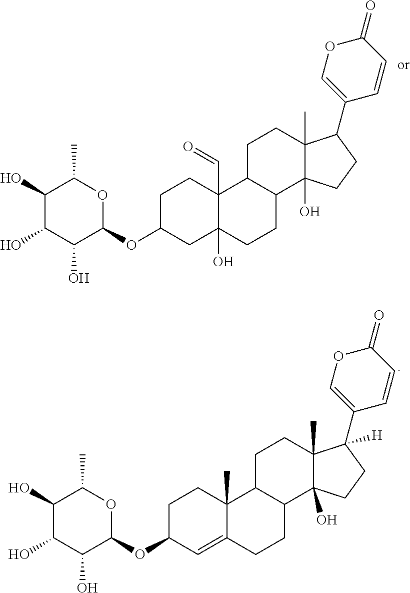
C1(OC2OC(C)C(O)C(O)C2O)CCC2(C)C(=C1)CCC1C2CCC2(C)C1(O)CCC2(C1=COC(=O)C=C1)[H].C1(OC2OC(C)C(O)C(O)C2O)CCC2(C=O)C(O)(C1)CCC1C2CCC2(C)C1(O)CCC2C1=COC(=O)C=C1
